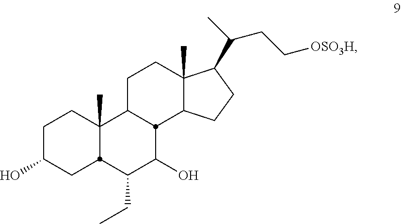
C1C(O)CC2C(C)(C1)C1CCC3(C)C(CCC3C(CC[OSO3H])C)C1C(O)C2CC
